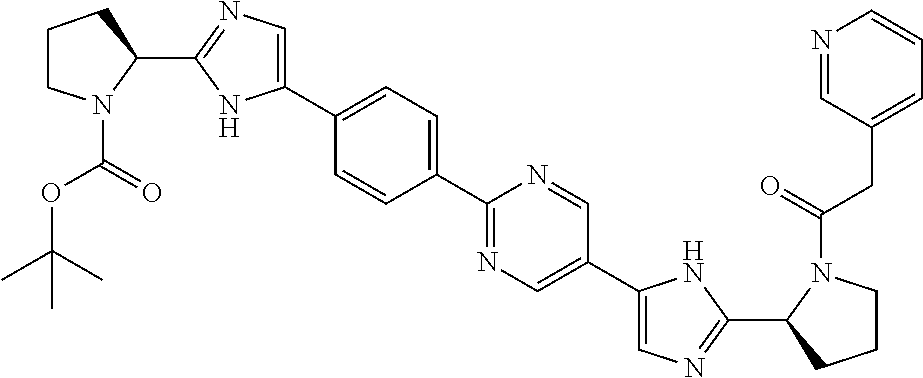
C1(C2=CC=C(C3=CN=C(C4CCCN4C(=O)OC(C)(C)C)N3)C=C2)=NC=C(C2=CN=C(C3CCCN3C(=O)CC3=CC=CN=C3)N2)C=N1
